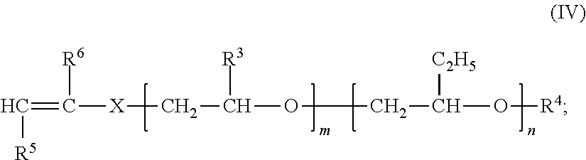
C(=C([R6])[X]CC([R3])OCC([C2H5])O[R4])[R5]
